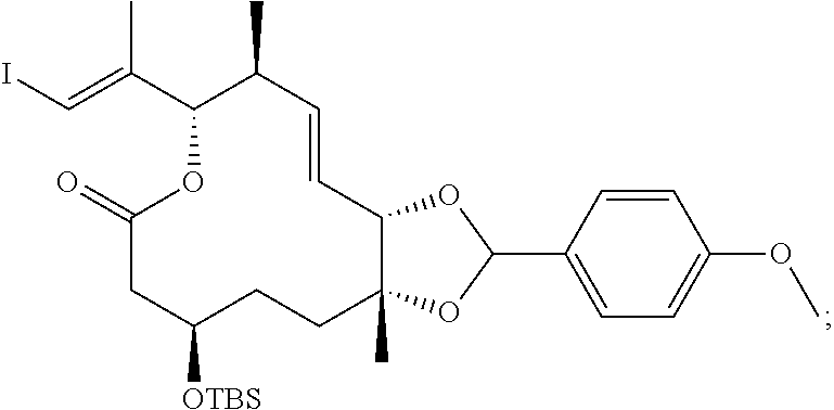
C(=C(C1OC(=O)CC([OTBS])CCC2(C)C(C=CC1C)OC(C1=CC=C(OC)C=C1)O2)C)I
